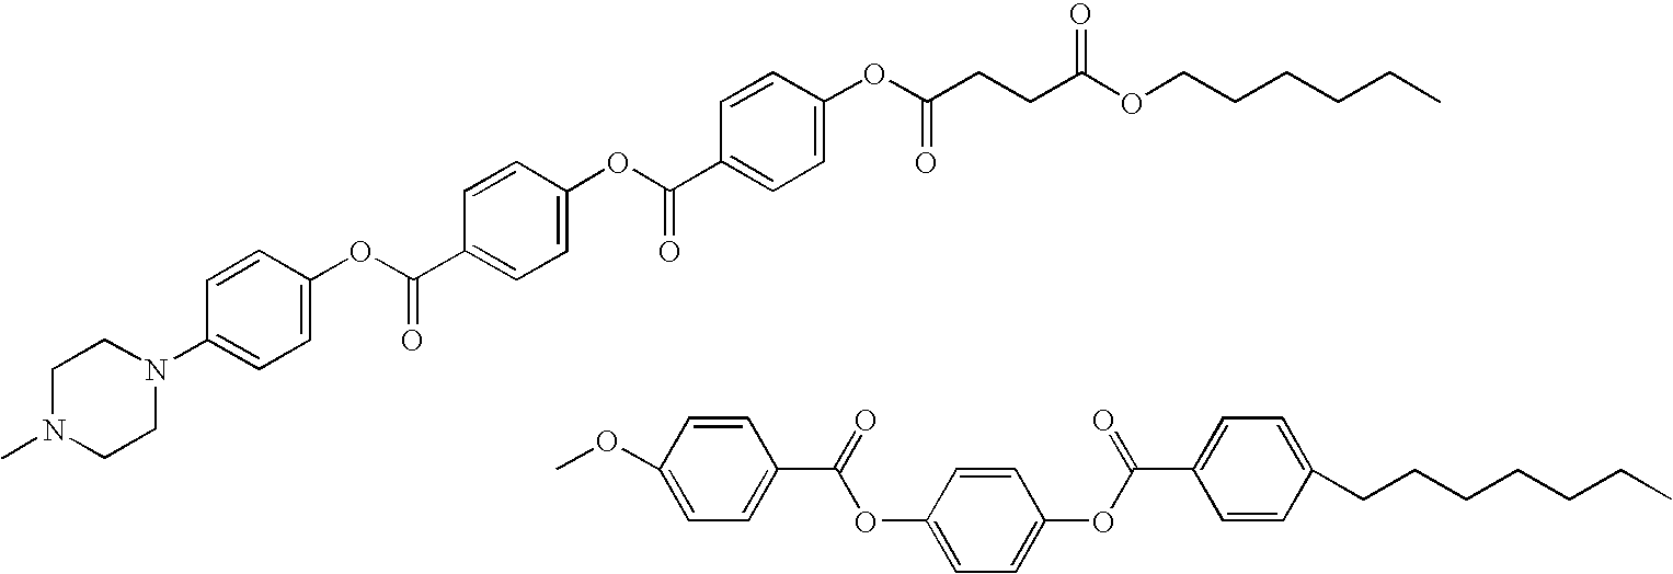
C1N(C)CCN(C2=CC=C(OC(C3=CC=C(OC(C4=CC=C(OC(CCC(OCCCCCC)=O)=O)C=C4)=O)C=C3)=O)C=C2)C1.COC1=CC=C(C(=O)OC2=CC=C(OC(C3=CC=C(CCCCCCC)C=C3)=O)C=C2)C=C1
